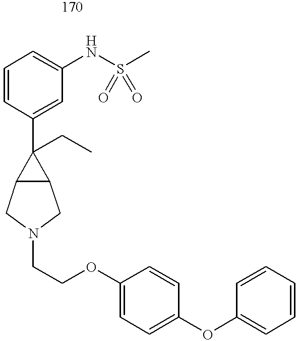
C1=CC(C2(CC)C3C2CN(CCOC2=CC=C(OC4=CC=CC=C4)C=C2)C3)=CC(NS(C)(=O)=O)=C1
